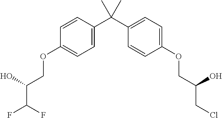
C1=C(C(C2=CC=C(OCC(CCl)O)C=C2)(C)C)C=CC(OCC(C(F)F)O)=C1
